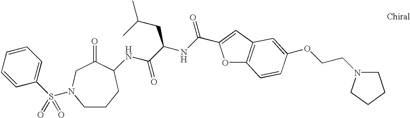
C1=CC(S(=O)(=O)N2CCCC(NC(C(NC(=O)C3=CC4=C(O3)C=CC(OCCN3CCCC3)=C4)CC(C)C)=O)C(=O)C2)=CC=C1
